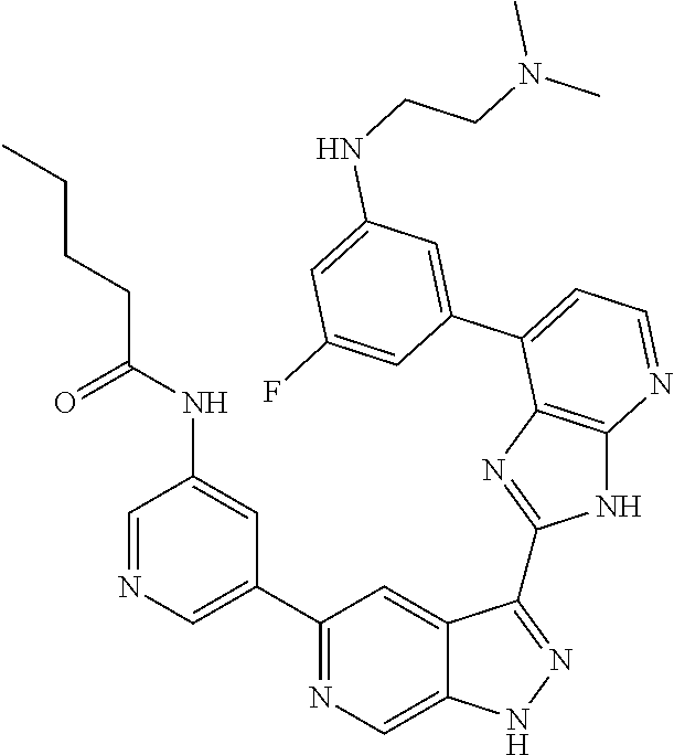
C1=NC=C(C2=NC=C3C(=C2)C(C2=NC4=C(N2)N=CC=C4C2=CC(NCCN(C)C)=CC(F)=C2)=NN3)C=C1NC(CCCC)=O
